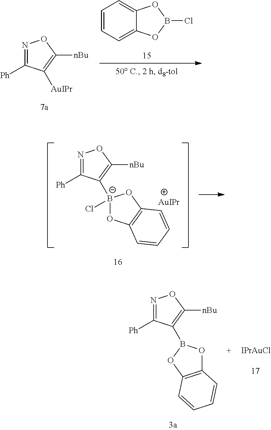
N1=C([Ph])C([AuIPr])=C([nBu])O1.C1=CC=C2C(=C1)OB(Cl)O2.N1=C([Ph])C([B-]2(Cl)OC3=C(O2)C=CC=C3)=C([nBu])O1.[AuIPr].N1=C([Ph])C(B2OC3=C(O2)C=CC=C3)=C([nBu])O1.[IPrAuCl]
